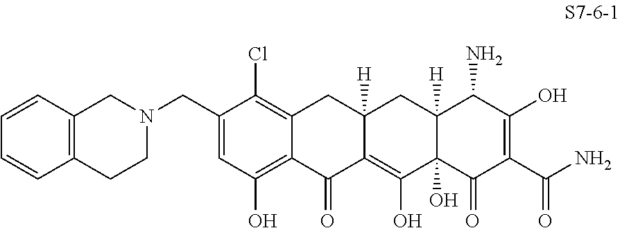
N1(CC2=CC(O)=C3C(=C2Cl)CC2([H])C(=C(O)C4(O)C([H])(C2)C(N)C(O)=C(C(N)=O)C4=O)C3=O)CCC2=C(C1)C=CC=C2
